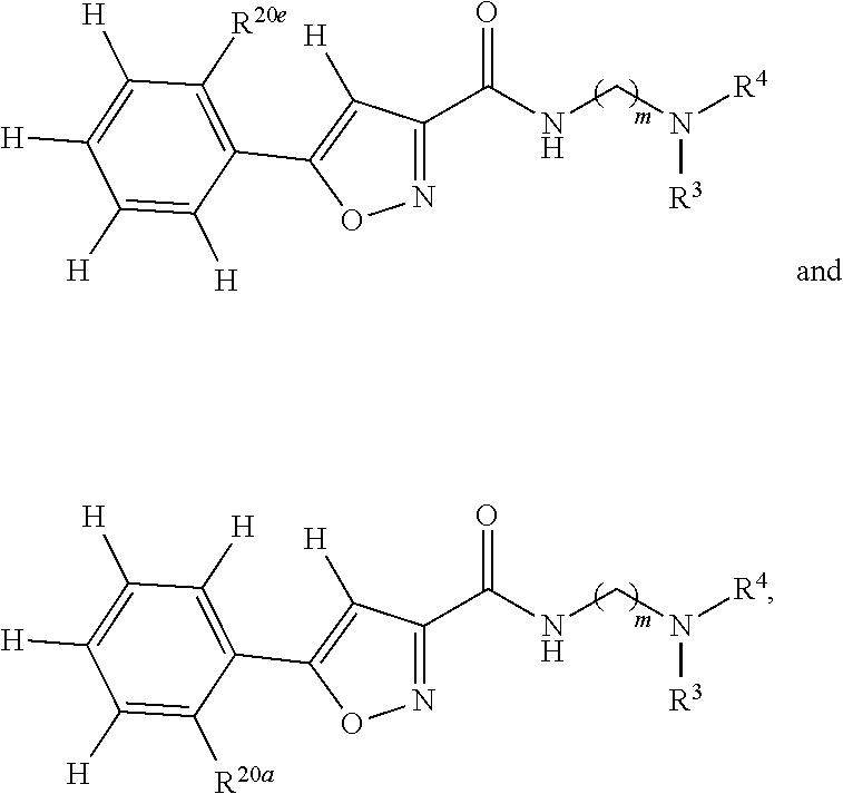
N1=C(C(NCN([R4])[R3])=O)C([H])=C(C2=C([H])C([H])=C([H])C([H])=C2[R20a])O1.N1=C(C(NCN([R4])[R3])=O)C([H])=C(C2=C([R20e])C([H])=C([H])C([H])=C2[H])O1
